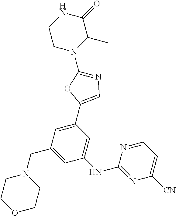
N1(CC2=CC(NC3=NC([CN])=CC=N3)=CC(C3=CN=C(N4C(C)C(=O)NCC4)O3)=C2)CCOCC1
